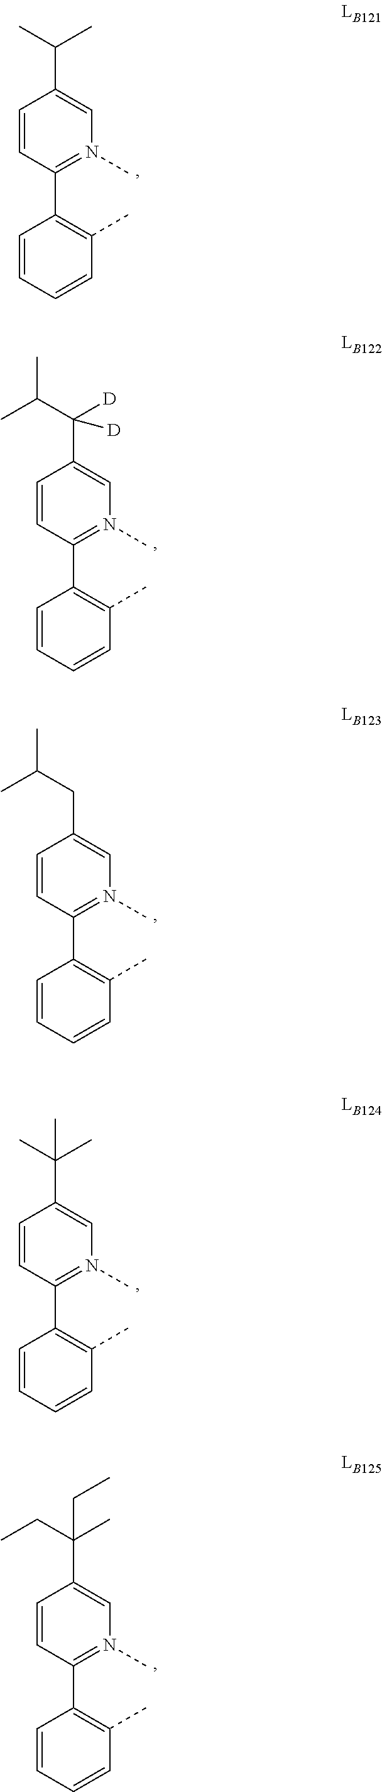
C1=CC(C2=C(C)C=CC=C2)=N(C)C=C1CC(C)C.C1=CC(C2=C(C)C=CC=C2)=N(C)C=C1C(CC)(C)CC.C1=CC(C2=C(C)C=CC=C2)=N(C)C=C1C(C)C.C1=CC(C2=C(C)C=CC=C2)=N(C)C=C1C(C(C)C)([D])[D].C1=CC(C2=C(C)C=CC=C2)=N(C)C=C1C(C)(C)C
